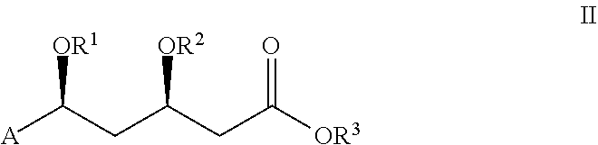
[A]C(CC(CC([OR3])=O)[OR2])[OR1]
